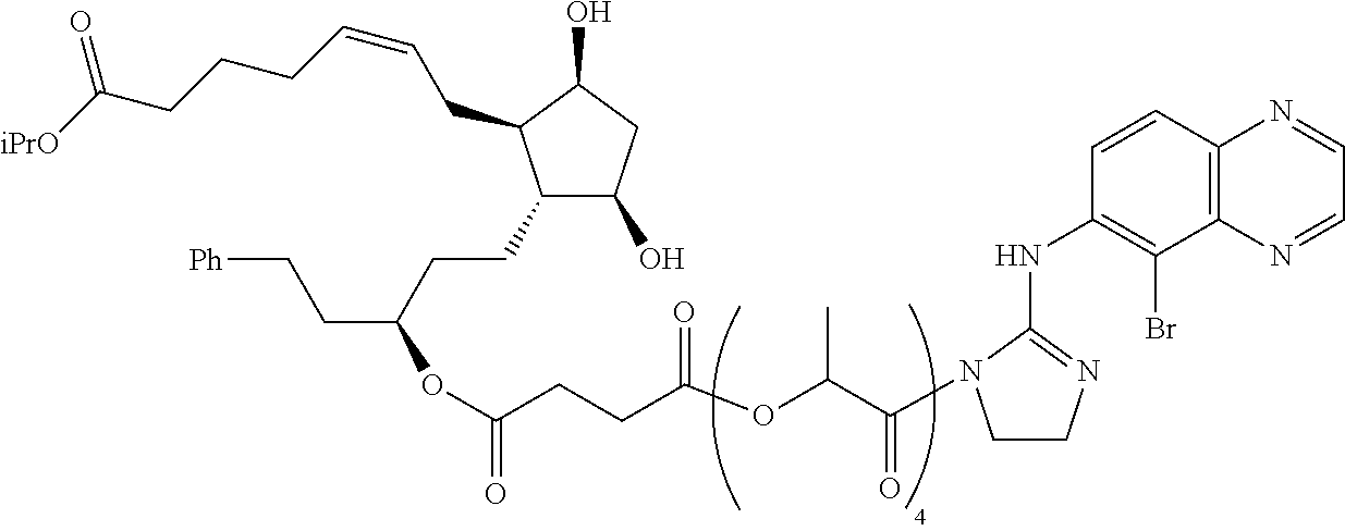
C1(CCC(CC[Ph])OC(=O)CCC(OC(C(=O)N2CCN=C2NC2=C(Br)C3=C(C=C2)N=CC=N3)C)=O)C(O)CC(O)C1CC=CCCCC([iPrO])=O
